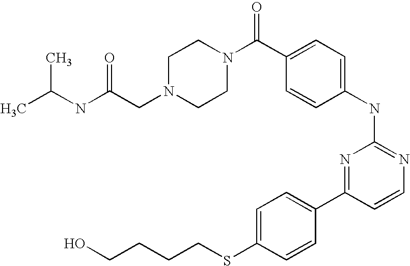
C(N1CCN(C(C2=CC=C(NC3=NC=CC(C4=CC=C(SCCCCO)C=C4)=N3)C=C2)=O)CC1)C(NC(C)C)=O
